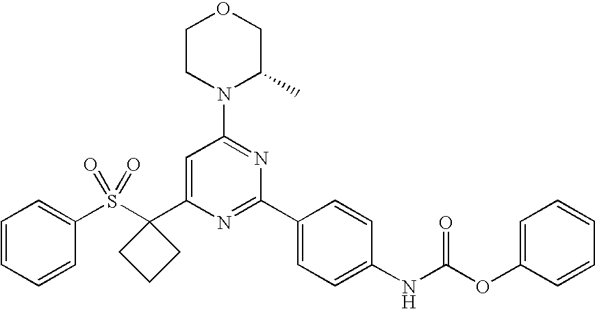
C1=C(C2(S(C3=CC=CC=C3)(=O)=O)CCC2)N=C(C2=CC=C(NC(OC3=CC=CC=C3)=O)C=C2)N=C1N1CCOCC1C
